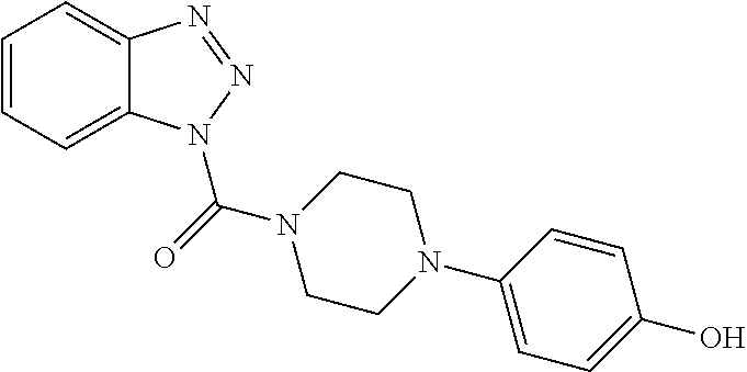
C1=CC=C2C(=C1)N=NN2C(N1CCN(C2=CC=C(O)C=C2)CC1)=O
